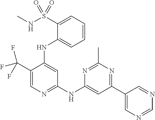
C1(C(F)(F)F)=CN=C(NC2=CC(C3=CN=CN=C3)=NC(C)=N2)C=C1NC1=CC=CC=C1S(=O)(NC)=O
